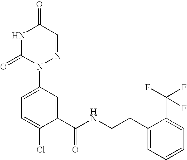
N1C(=O)N(C2=CC=C(Cl)C(C(NCCC3=CC=CC=C3C(F)(F)F)=O)=C2)N=CC1=O
